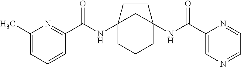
C12(NC(C3=NC(C)=CC=C3)=O)CCCC(NC(C3=CN=CC=N3)=O)(C1)CC2
